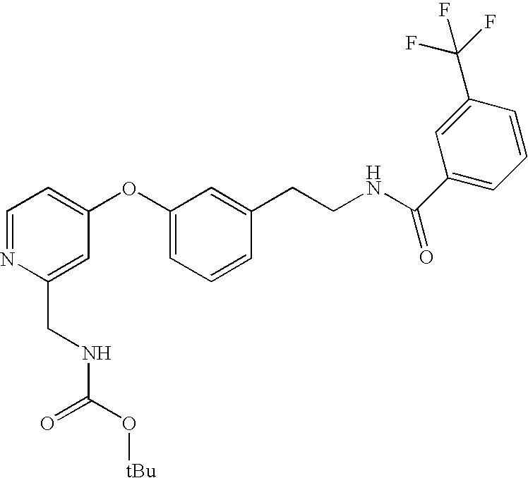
C(C1=CC(OC2=CC=CC(CCNC(C3=CC=CC(C(F)(F)F)=C3)=O)=C2)=CC=N1)NC(O[tBu])=O
